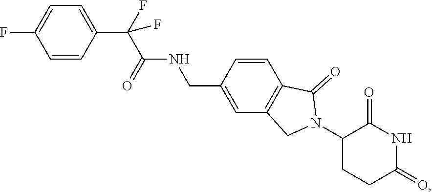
C1=CC(C(F)(C(NCC2=CC3=C(C=C2)C(=O)N(C2CCC(=O)NC2=O)C3)=O)F)=CC=C1F
